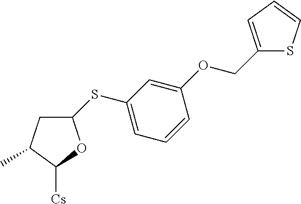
C1C(C)C([Cs])OC1SC1=CC=CC(OCC2=CC=CS2)=C1
